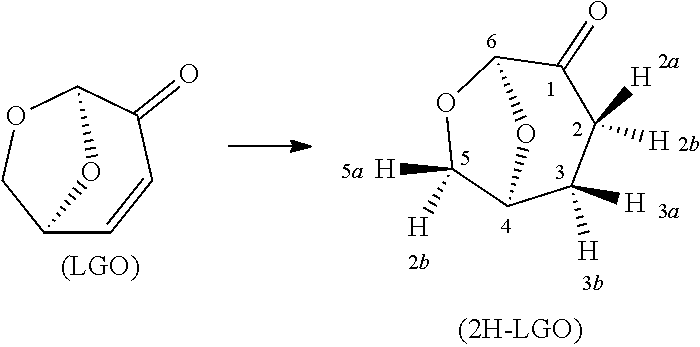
C12C([H])([H])C([H])([H])C(=O)C(OC1([H])[H])O2.C12C=CC(=O)C(OC1)O2
